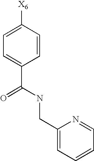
[X6]C1=CC=C(C(NCC2=CC=CC=N2)=O)C=C1
